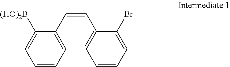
C1=CC2=C(C([(HO)2B])=C1)C=CC1=C2C=CC=C1Br
